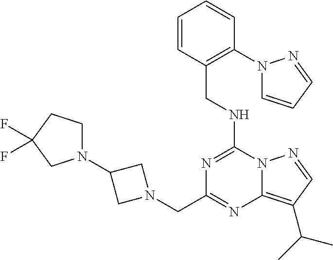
C1=CC=CC(N2C=CC=N2)=C1CNC1=NC(CN2CC(N3CCC(F)(F)C3)C2)=NC2=C(C(C)C)C=NN21
